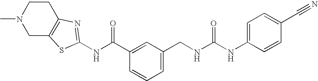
N(C(C1=CC(CNC(NC2=CC=C(C#N)C=C2)=O)=CC=C1)=O)C1=NC2=C(CN(C)CC2)S1
